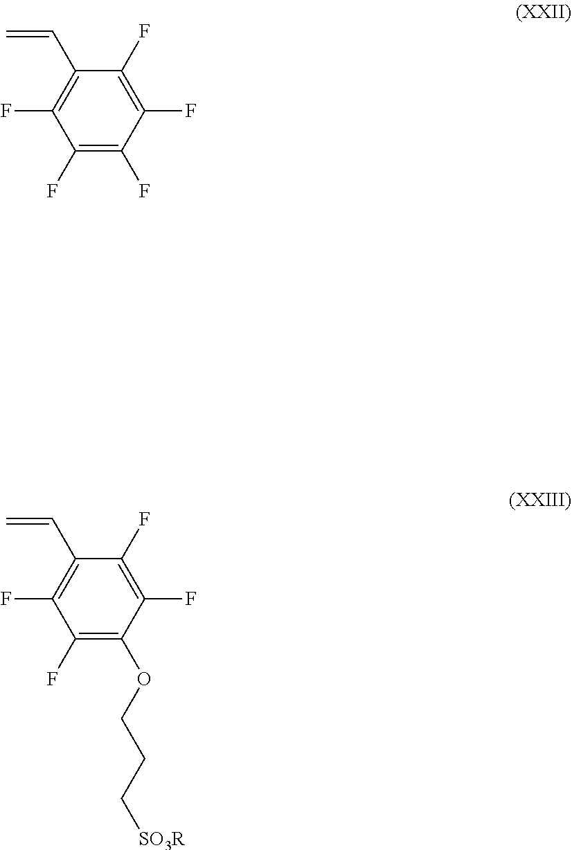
C1(F)=C(F)C(F)=C(F)C(C=C)=C1F.C1(F)=C(OCCC[SO3R])C(F)=C(F)C(C=C)=C1F
